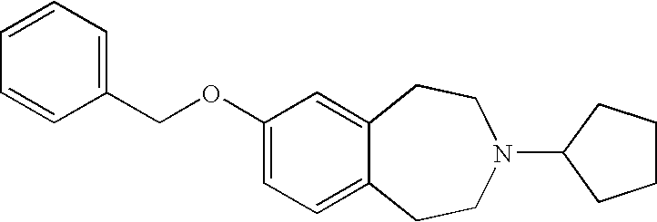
C1=CC(COC2=CC=C3C(=C2)CCN(C2CCCC2)CC3)=CC=C1
